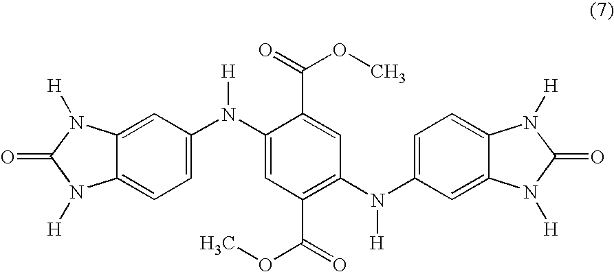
C12=CC=C(N(C3=CC(C(=O)OC)=C(N(C4=CC=C5C(=C4)N([H])C(=O)N5[H])[H])C=C3C(=O)OC)[H])C=C1N([H])C(=O)N2[H]
